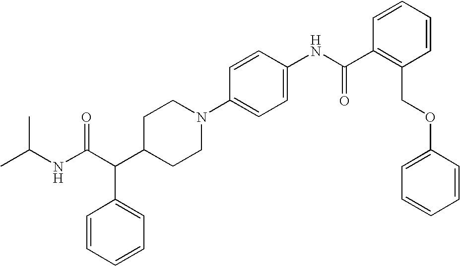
CC(NC(C(C1CCN(C2=CC=C(NC(C3=C(COC4=CC=CC=C4)C=CC=C3)=O)C=C2)CC1)C1=CC=CC=C1)=O)C
